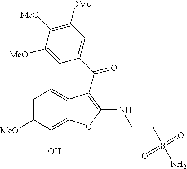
C1=C([MeO])C([MeO])=C([OMe])C=C1C(=O)C1=C(NCCS(=O)(=O)N)OC2=C(O)C([MeO])=CC=C21
